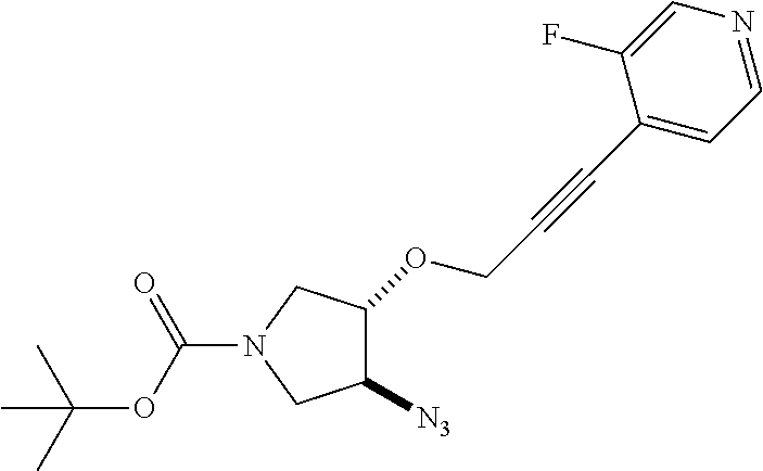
C1([N3])C(OCC#CC2=CC=NC=C2F)CN(C(OC(C)(C)C)=O)C1
